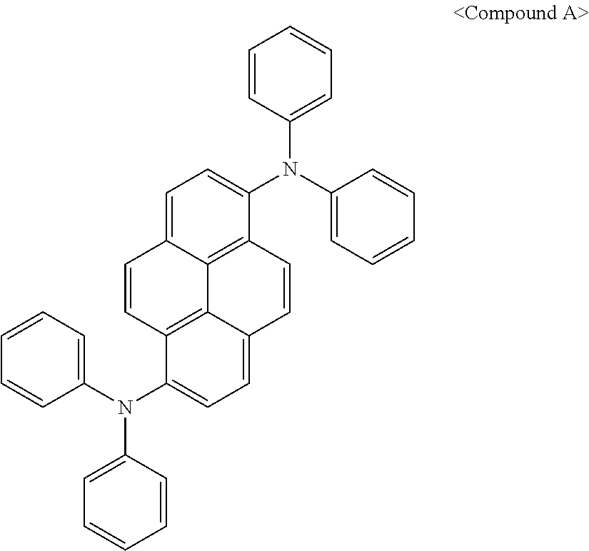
C1=C2C3=C(C(N(C4=CC=CC=C4)C4=CC=CC=C4)=C1)C=CC1=CC=C(N(C4=CC=CC=C4)C4=CC=CC=C4)C(=C31)C=C2
